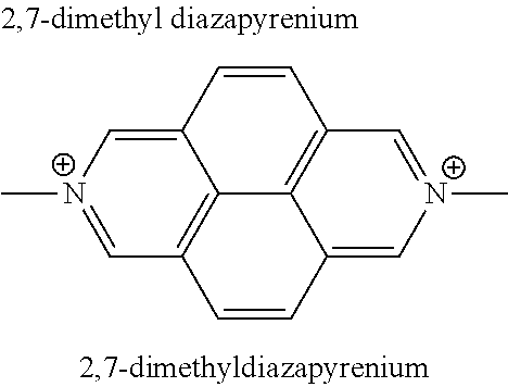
C1=CC2=C[N+](C)=CC3=C2C2=C1C=[N+](C)C=C2C=C3
